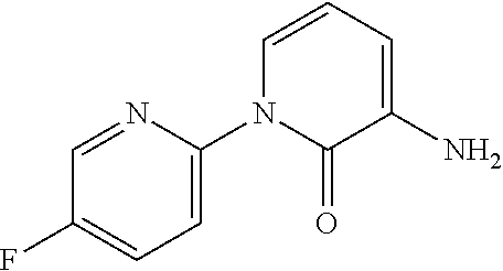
C1=NC(N2C(=O)C(N)=CC=C2)=CC=C1F
